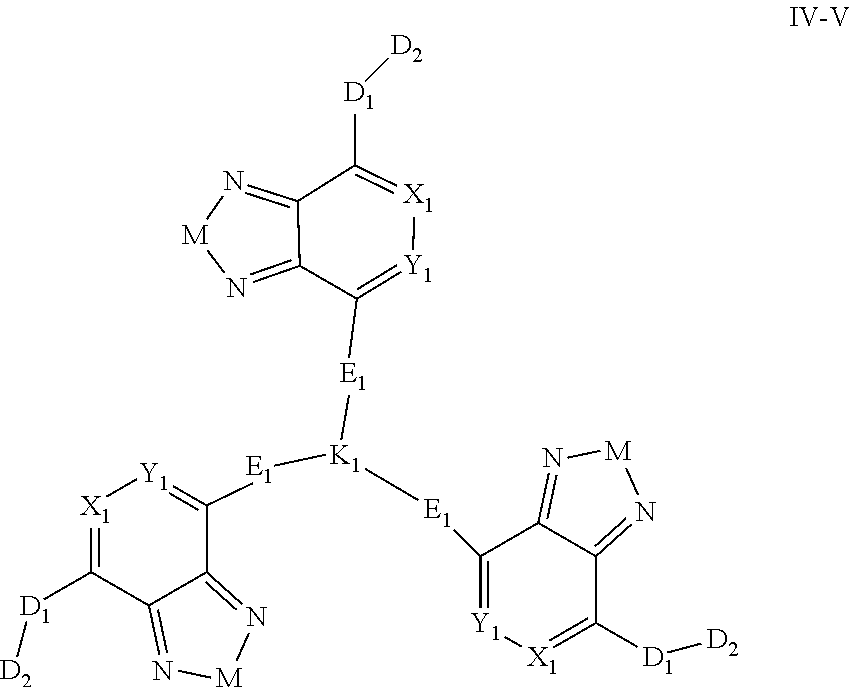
[X1]1=C([D1][D2])C2=N[M]N=C2C([E1][K1]([E1]C2=[Y1][X1]=C([D1][D2])C3=N[M]N=C23)[E1]C2=[Y1][X1]=C([D1][D2])C3=N[M]N=C23)=[Y1]1
